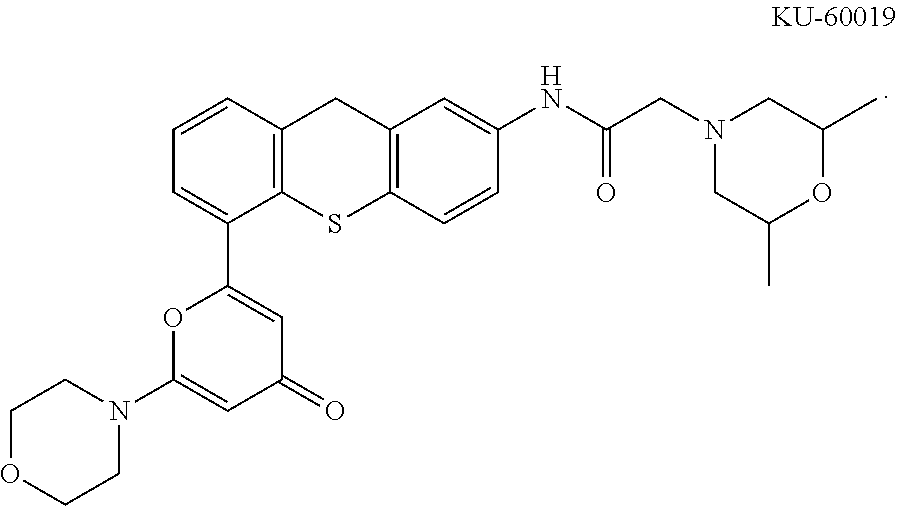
C1(NC(CN2CC(C)OC(C)C2)=O)=CC2=C(C=C1)SC1=C(C2)C=CC=C1C1=CC(=O)C=C(N2CCOCC2)O1
